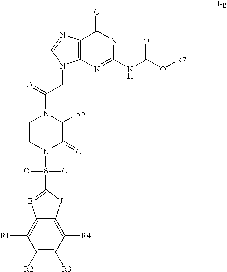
N1(C(=O)CN2C3=C(N=C2)C(=O)NC(NC(O[R7])=O)=N3)CCN(S(=O)(=O)C2=[E]C3=C([R1])C([R2])=C([R3])C([R4])=C3[J]2)C(=O)C1[R5]
